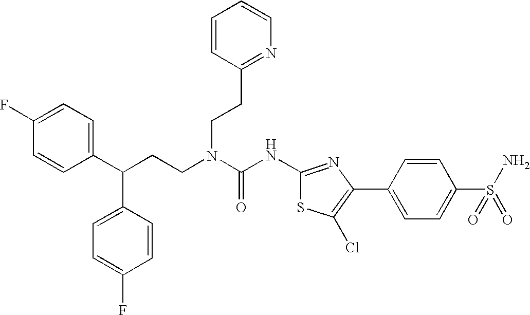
C1(C(CCN(C(NC2=NC(C3=CC=C(S(N)(=O)=O)C=C3)=C(Cl)S2)=O)CCC2=NC=CC=C2)C2=CC=C(F)C=C2)=CC=C(F)C=C1
